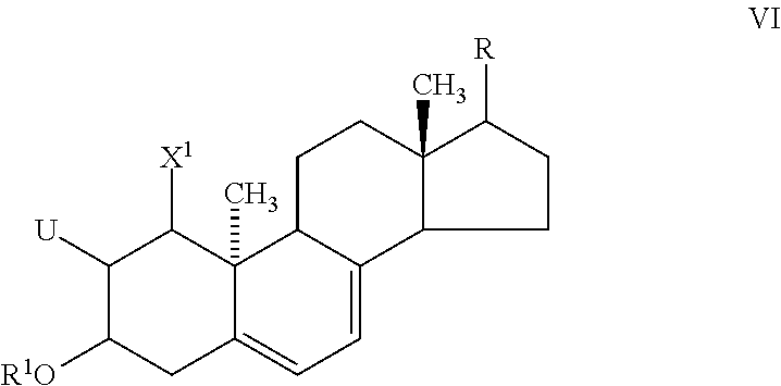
C1([U])C([R1O])CC2=CC=C3C(C2(C)C1[X1])CCC1(C)C([R])CCC31
